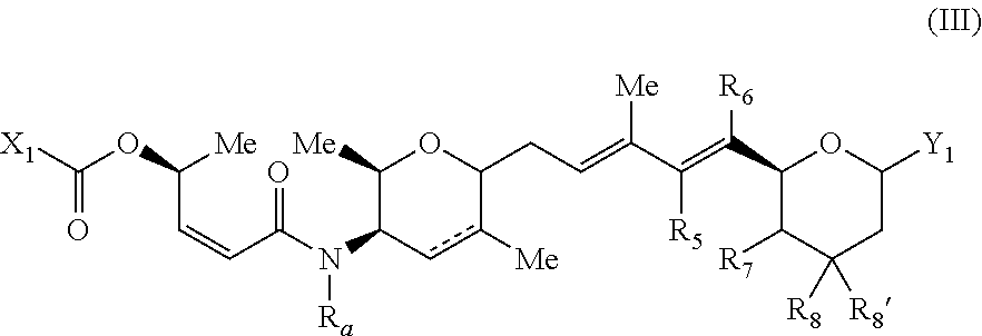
C(C=CC(=O)N(C1C([Me])OC(CC=C([Me])C(=C(C2C([R7])C([R8])([R8])CC([Y1])O2)[R6])[R5])c([Me])c1)[Ra])([Me])OC([X1])=O
